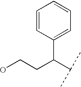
C1=CC(C(C(C)C)CCO)=CC=C1
